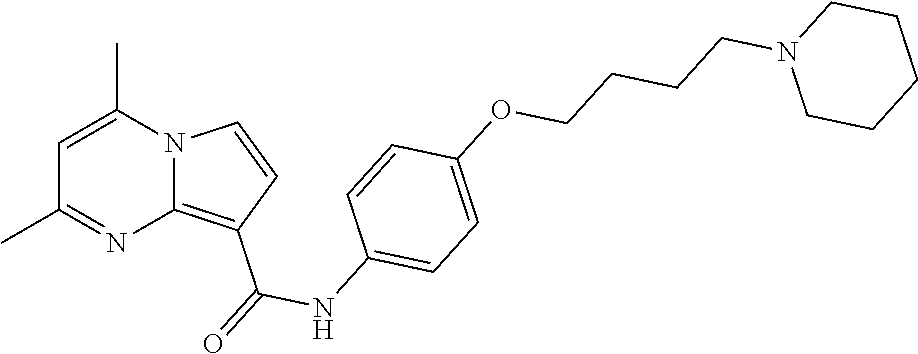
C1=C(C)N2C(=C(C(=O)NC3=CC=C(OCCCCN4CCCCC4)C=C3)C=C2)N=C1C
